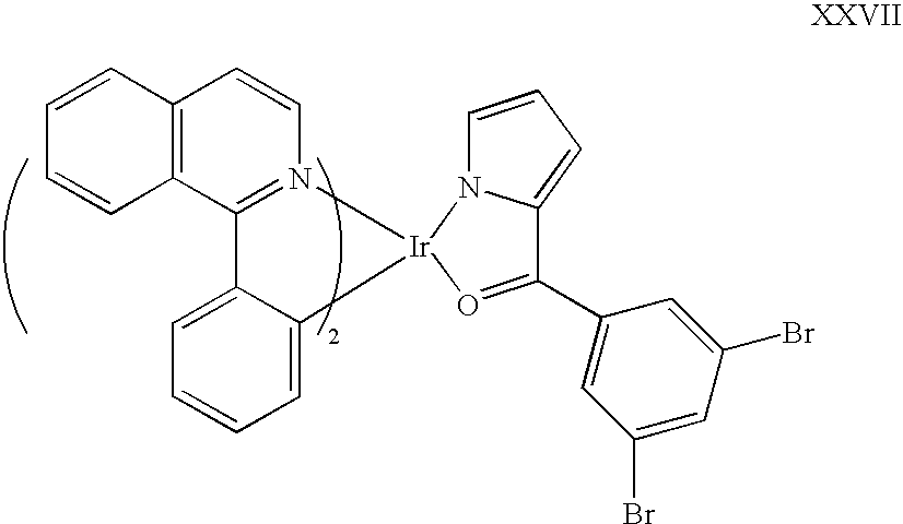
C1=CC2=C(C=C1)C=CN1=C2C2=CC=CC=C2[Ir]12N1C=CC=C1C(C1=CC(Br)=CC(Br)=C1)=O2
